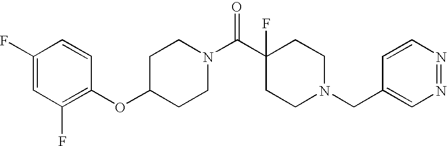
C1(OC2=C(F)C=C(F)C=C2)CCN(C(C2(F)CCN(CC3=CN=NC=C3)CC2)=O)CC1
